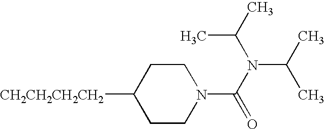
C1CN(C(N(C(C)C)C(C)C)=O)CCC1[CH2CH2CH2CH2]
